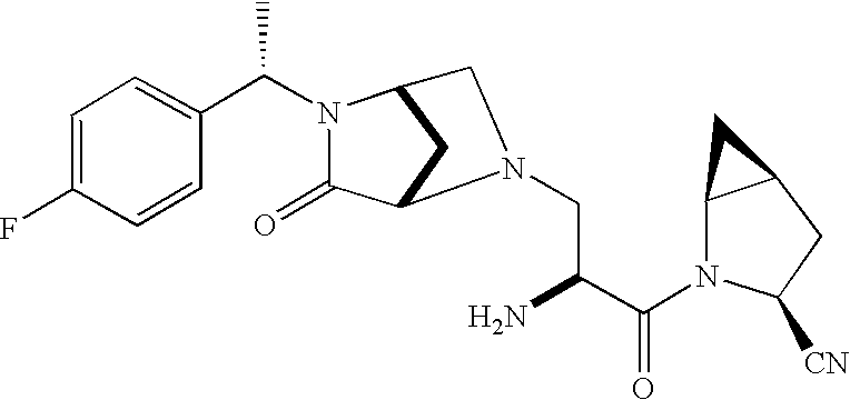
C1=C(F)C=CC(C(C)N2C(=O)C3CC2CN3CC(C(N2C([CN])CC3CC23)=O)N)=C1
